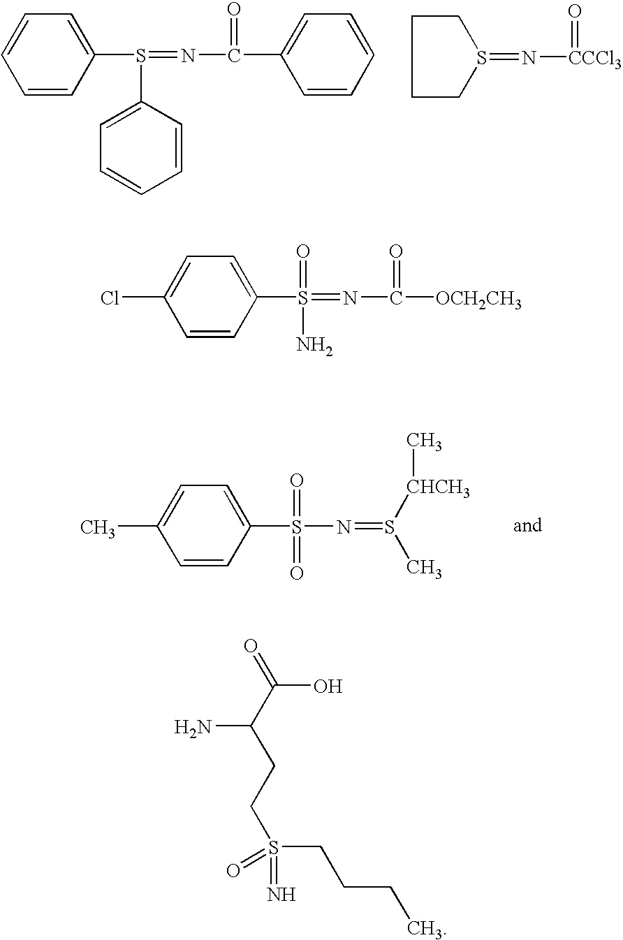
C1=CC(S(C2=CC=CC=C2)=NC(=O)C2=CC=CC=C2)=CC=C1.C1CS(=N[CCCl3]=O)CC1.C1=CC(S(N=S(C)[CHCH3]C)(=O)=O)=CC=C1C.C1=CC(S(N)(=O)=NC([OCH2CH3])=O)=CC=C1Cl.O=C(O)C(N)CCS(CCCC)(=N)=O
